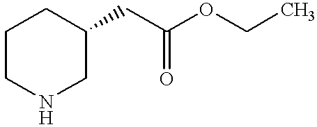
C1CNCC(CC(OCC)=O)C1
